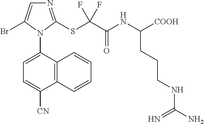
C12=C(C(N3C(Br)=CN=C3SC(C(NC([COOH])CCCNC(N)=N)=O)(F)F)=CC=C1[CN])C=CC=C2
